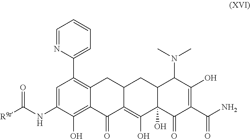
C1=NC(C2=C3C(=C(O)C(NC(=O)[R9z])=C2)C(=O)C2=C(O)C4(O)C(CC2C3)C(N(C)C)C(O)=C(C(=O)N)C4=O)=CC=C1
